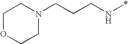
N1(CCCN*)CCOCC1
